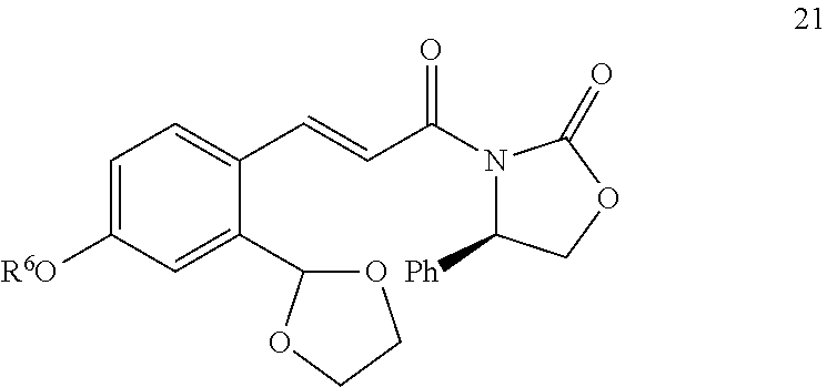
C(C1=CC=C([R6O])C=C1C1OCCO1)=CC(N1C([Ph])COC1=O)=O
